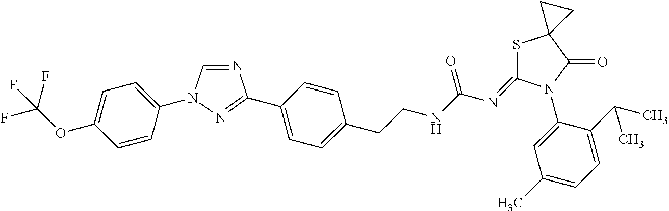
N1=CN(C2=CC=C(OC(F)(F)F)C=C2)N=C1C1=CC=C(CCNC(N=C2SC3(C(=O)N2C2=CC(C)=CC=C2C(C)C)CC3)=O)C=C1
